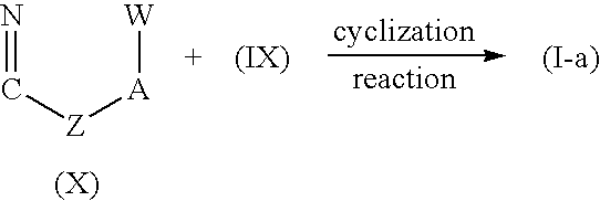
N=C[Z][A][W]
